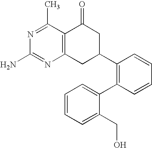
C12=C(C(C)=NC(N)=N1)C(=O)CC(C1=C(C3=CC=CC=C3CO)C=CC=C1)C2
